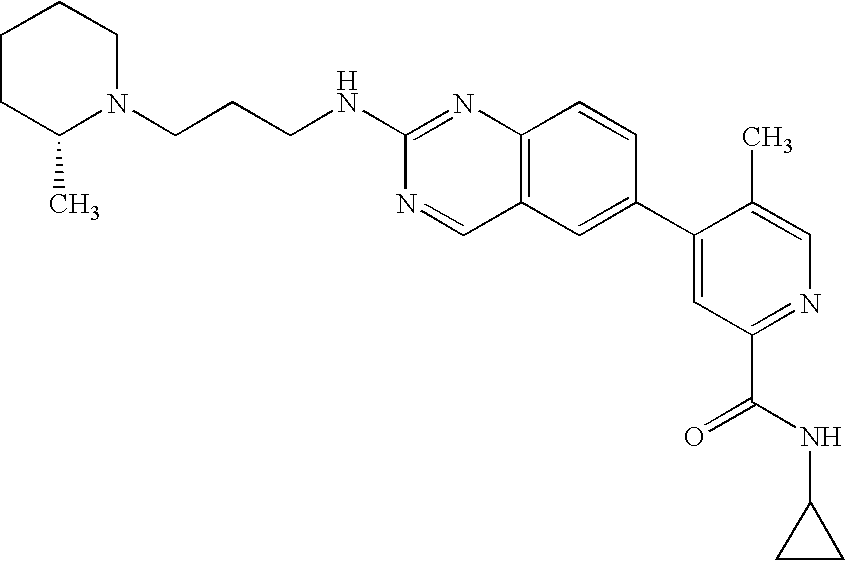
C12=C(C=C(C3=CC(C(NC4CC4)=O)=NC=C3C)C=C1)C=NC(NCCCN1C(C)CCCC1)=N2
